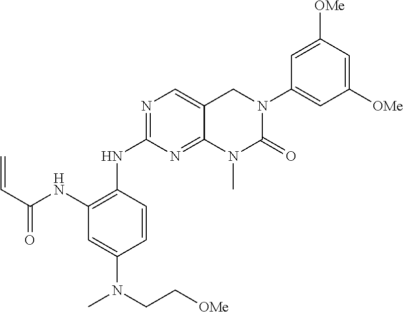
C1=C(N(CC[OMe])C)C=CC(NC2=NC=C3C(=N2)N(C)C(=O)N(C2=CC([OMe])=CC([OMe])=C2)C3)=C1NC(C=C)=O
